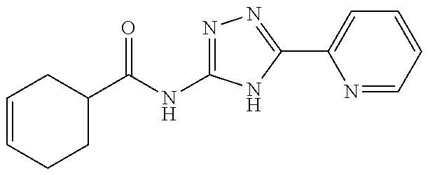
C1=CCCC(C(=O)NC2=NN=C(C3=CC=CC=N3)N2)C1
